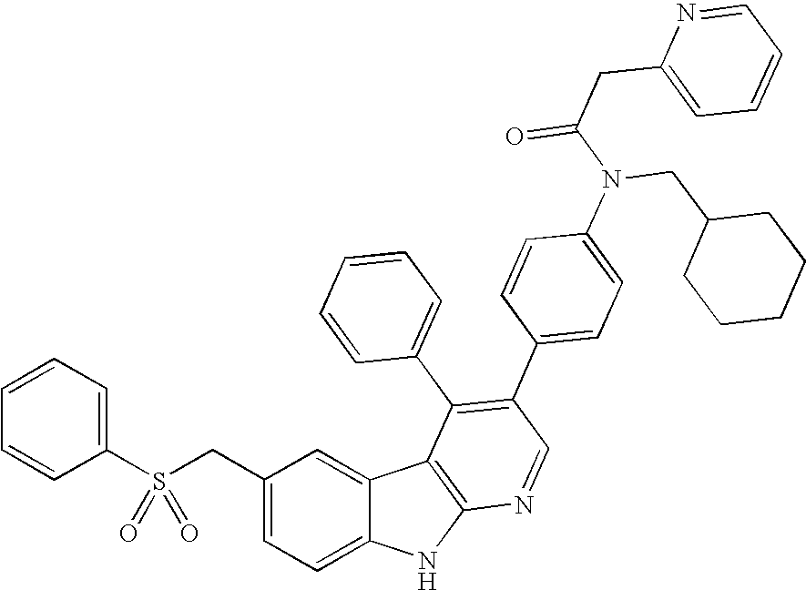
C(C1=CC=C2C(=C1)C1=C(N2)N=CC(C2=CC=C(N(CC3CCCCC3)C(CC3=CC=CC=N3)=O)C=C2)=C1C1=CC=CC=C1)S(C1=CC=CC=C1)(=O)=O
